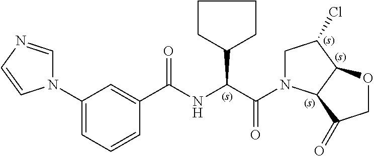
C1(N2C=NC=C2)=CC=CC(C(NC(C(=O)N2CC(Cl)C3C2C(=O)CO3)C2CCCC2)=O)=C1
